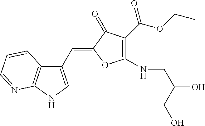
C(=C1C(=O)C(C(=O)OCC)=C(NCC(O)CO)O1)C1=CNC2=C1C=CC=N2
